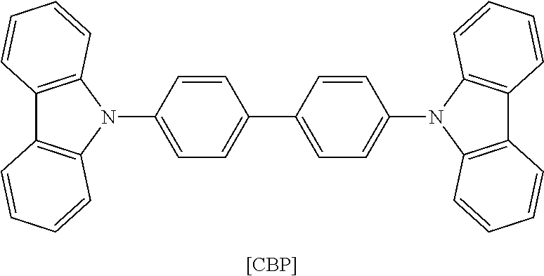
C1=CC(N2C3=C(C4=C2C=CC=C4)C=CC=C3)=CC=C1C1=CC=C(N2C3=C(C4=C2C=CC=C4)C=CC=C3)C=C1.[[CBP]]
